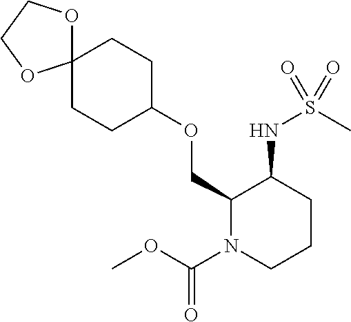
C1CC(OCC2N(C(OC)=O)CCCC2NS(C)(=O)=O)CCC12OCCO2
